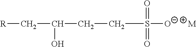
C(S([O-])(=O)=O)CC(C[R])O.[M]
